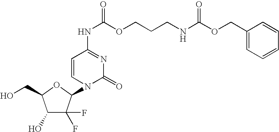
C1(O)C(F)(F)C(N2C(=O)N=C(NC(OCCCNC(OCC3=CC=CC=C3)=O)=O)C=C2)OC1CO
